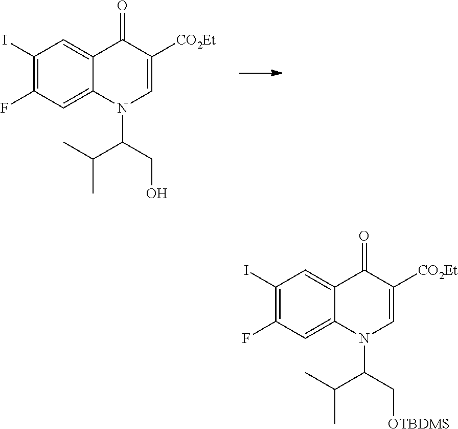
C1(I)=C(F)C=C2C(=C1)C(=O)C([CO2Et])=CN2C(C(C)C)CO.C1(I)=C(F)C=C2C(=C1)C(=O)C([CO2Et])=CN2C(C(C)C)C[OTBDMS]
